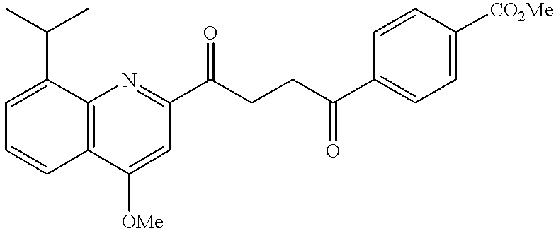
C1(C(CCC(C2=CC=C([CO2Me])C=C2)=O)=O)=NC2=C(C([OMe])=C1)C=CC=C2C(C)C
